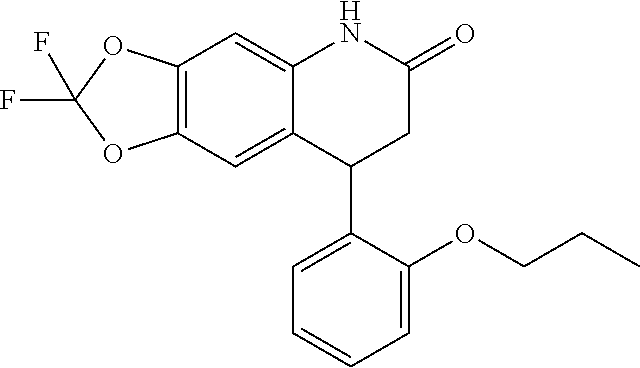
C12=C(C=C3C(=C1)NC(=O)CC3C1=CC=CC=C1OCCC)OC(F)(F)O2
